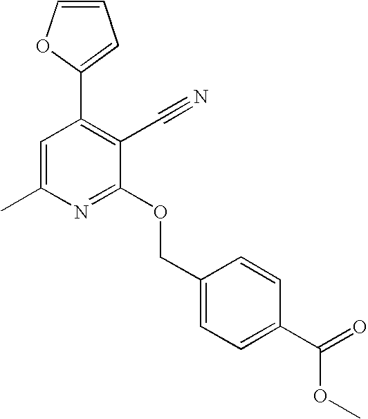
C1(C2=C(C#N)C(OCC3=CC=C(C(=O)OC)C=C3)=NC(C)=C2)=CC=CO1
